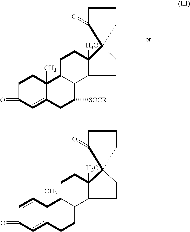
C12C(CCC3(C)C1CCC31C(=O)CCC1)C1(C)C(=CC(=O)CC1)CC2[SOCR].C12C(CCC3(C)C1CCC31C(=O)CCC1)C1(C)C(=CC(=O)C=C1)CC2
